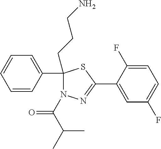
C1(CCCN)(C2=CC=CC=C2)N(C(C(C)C)=O)N=C(C2=CC(F)=CC=C2F)S1
